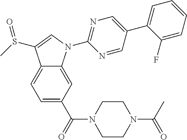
C12=CC=C(C(=O)N3CCN(C(=O)C)CC3)C=C1N(C1=NC=C(C3=CC=CC=C3F)C=N1)C=C2S(C)=O
